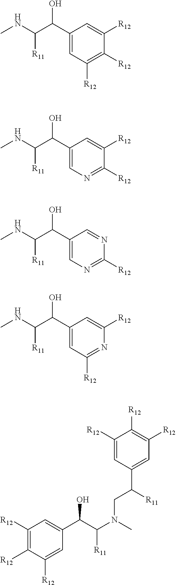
C1(C(C(NC)[R11])O)=CC([R12])=C([R12])C([R12])=C1.C1(C(C(NC)[R11])O)=CN=C([R12])C([R12])=C1.C1(C(C(NC)[R11])O)=CN=C([R12])N=C1.C1(C(C(NC)[R11])O)=CC([R12])=NC([R12])=C1.C1([R12])=C([R12])C([R12])=CC(C(C(N(C)CC(C2=CC([R12])=C([R12])C([R12])=C2)[R11])[R11])O)=C1
